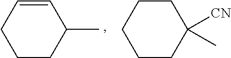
C1CCCCC1(C)[CN].C1=CCCCC1C
